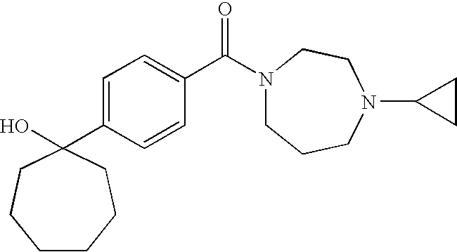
C1=CC(C(N2CCCN(C3CC3)CC2)=O)=CC=C1C1(O)CCCCCC1
